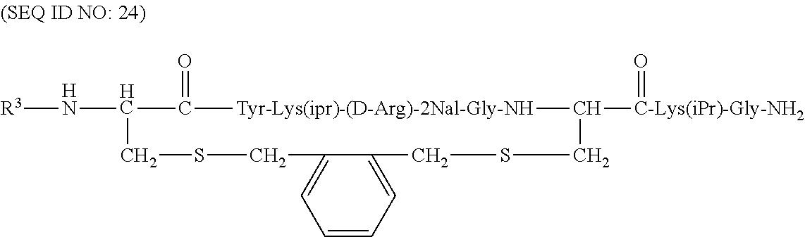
[R3]NC1C(=O)[Tyr-Lys(ipr)-(D-Arg)-2Nal-Gly-NH]C([C-Lys(iPr)-Gly-NH2]=O)CSCC2=CC=CC=C2CSC1
